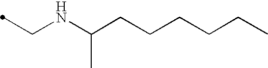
C(NC(CCCCCC)C)C
